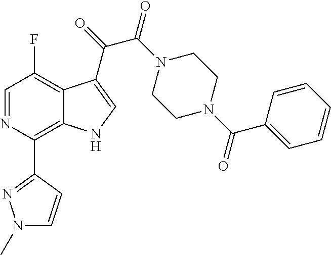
C1(C2=C3C(=C(F)C=N2)C(C(=O)C(N2CCN(C(C4=CC=CC=C4)=O)CC2)=O)=CN3)=NN(C)C=C1
